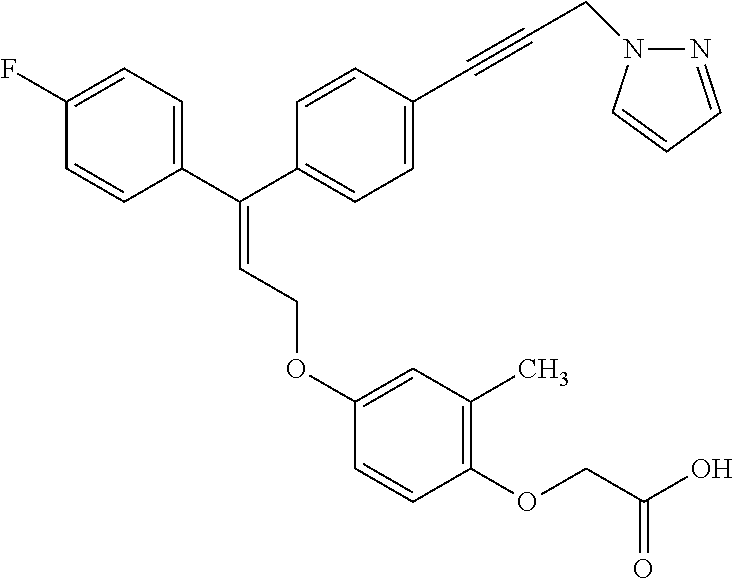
C1(F)=CC=C(C(C2=CC=C(C#CCN3N=CC=C3)C=C2)=CCOC2=CC(C)=C(OCC(O)=O)C=C2)C=C1
